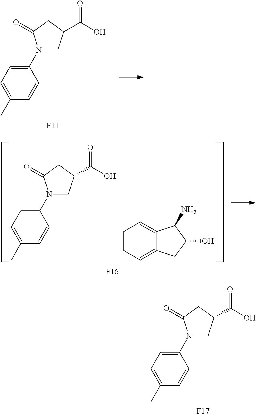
C1(N2CC(C(O)=O)CC2=O)=CC=C(C)C=C1.[F11].C1(N2CC(C(O)=O)CC2=O)=CC=C(C)C=C1.C1=CC=C2C(=C1)C(N)C(O)C2.[F16].C1(N2CC(C(O)=O)CC2=O)=CC=C(C)C=C1.[F17]
